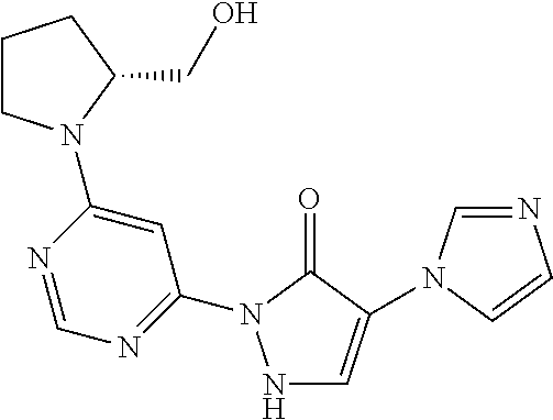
N1C=C(N2C=NC=C2)C(=O)N1C1=NC=NC(N2CCCC2CO)=C1
